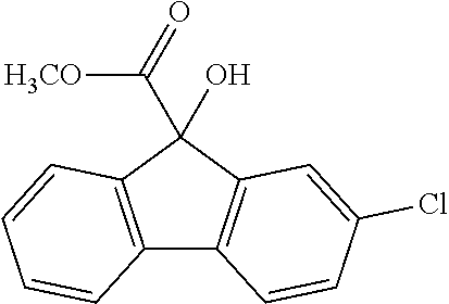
C12=C(C(C([H3CO])=O)(O)C3=C1C=CC(Cl)=C3)C=CC=C2
